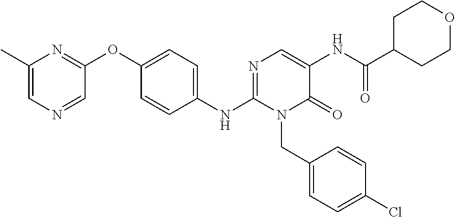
C1(C)=CN=CC(OC2=CC=C(NC3=NC=C(NC(C4CCOCC4)=O)C(=O)N3CC3=CC=C(Cl)C=C3)C=C2)=N1
